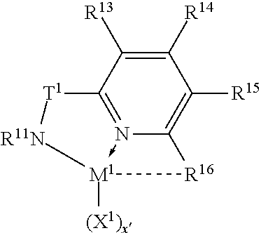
C1([R14])=C([R13])C2=N3->[M1]([(X1)x])([R16]C3=C1[R15])[R11N][T1]2
